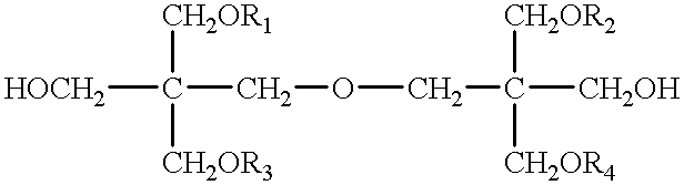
[HOCH2]C(COCC([CH2OH])([CH2OR2])[CH2OR4])([CH2OR1])[CH2OR3]
